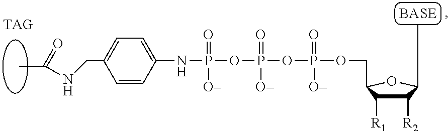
C1=CC([NH]P(=O)([O-])OP(OP(OCC2C([R1])C([R2])C(C)O2)(=O)[O-])(=O)[O-])=CC=C1CNC(C)=O
